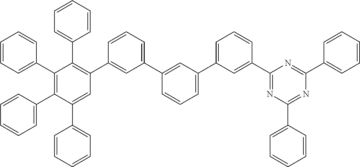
C1=CC=C(C2=C(C3=CC=CC=C3)C(C3=CC=CC=C3)=CC(C3=CC(C4=CC(C5=CC=CC(C6=NC(C7=CC=CC=C7)=NC(C7=CC=CC=C7)=N6)=C5)=CC=C4)=CC=C3)=C2C2=CC=CC=C2)C=C1
